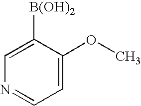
C1=C([B(OH)2])C(OC)=CC=N1
